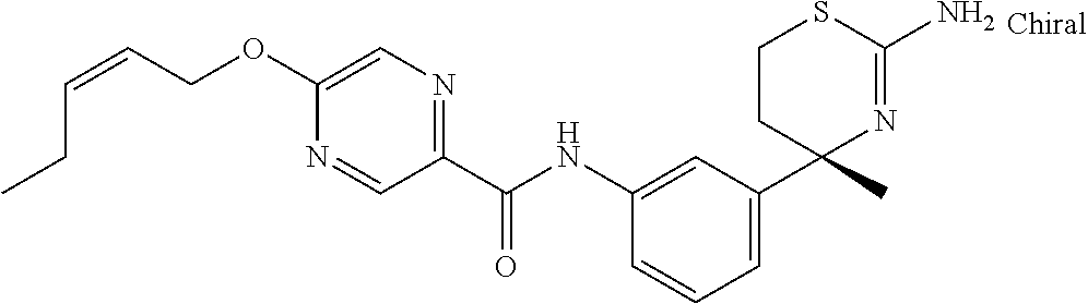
C1(NC(C2=NC=C(OCC=CCC)N=C2)=O)=CC(C2(C)N=C(N)SCC2)=CC=C1
